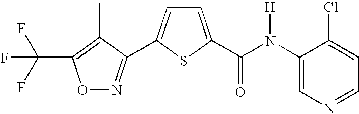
O1N=C(C2=CC=C(C(N(C3=CN=CC=C3Cl)[H])=O)S2)C(C)=C1C(F)(F)F
